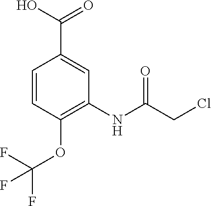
C1=CC(OC(F)(F)F)=C(NC(CCl)=O)C=C1C(O)=O
